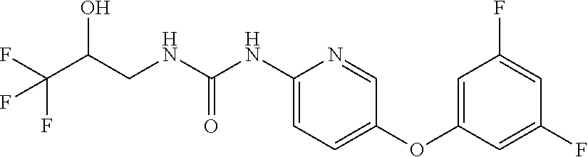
C1(NC(NCC(C(F)(F)F)O)=O)=CC=C(OC2=CC(F)=CC(F)=C2)C=N1
